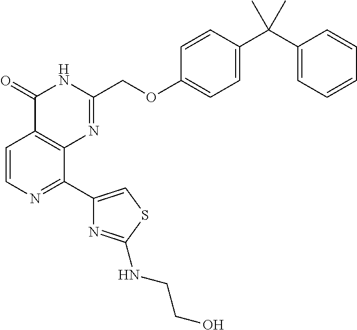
C1=CN=C(C2=CSC(NCCO)=N2)C2=C1C(=O)NC(COC1=CC=C(C(C3=CC=CC=C3)(C)C)C=C1)=N2
